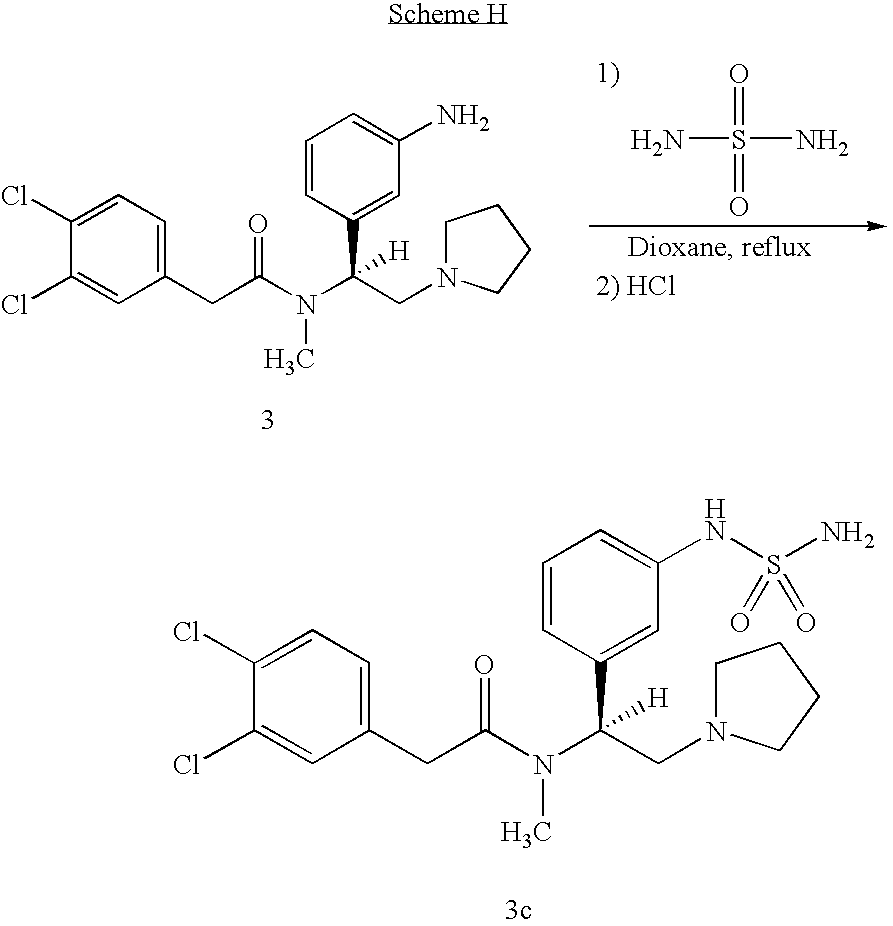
NS(N)(=O)=O.C1=C(C(CN2CCCC2)(N(C(CC2=CC=C(Cl)C(Cl)=C2)=O)C)[H])C=CC=C1N.C1=C(C(CN2CCCC2)(N(C(CC2=CC=C(Cl)C(Cl)=C2)=O)C)[H])C=CC=C1NS(N)(=O)=O
